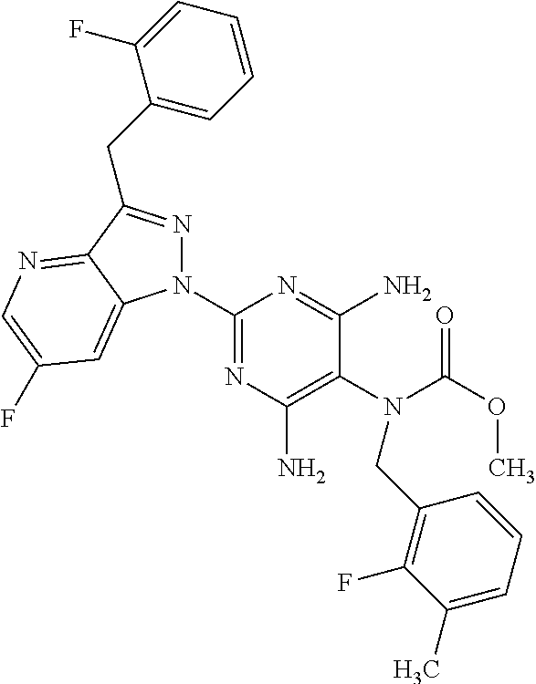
C1(N2N=C(CC3=CC=CC=C3F)C3=NC=C(F)C=C23)=NC(N)=C(N(C(OC)=O)CC2=C(F)C(C)=CC=C2)C(N)=N1
